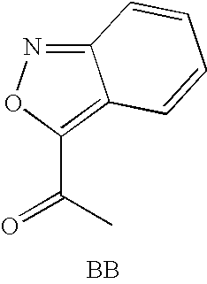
C12=NOC(C(C)=O)=C1C=CC=C2.[BB]
